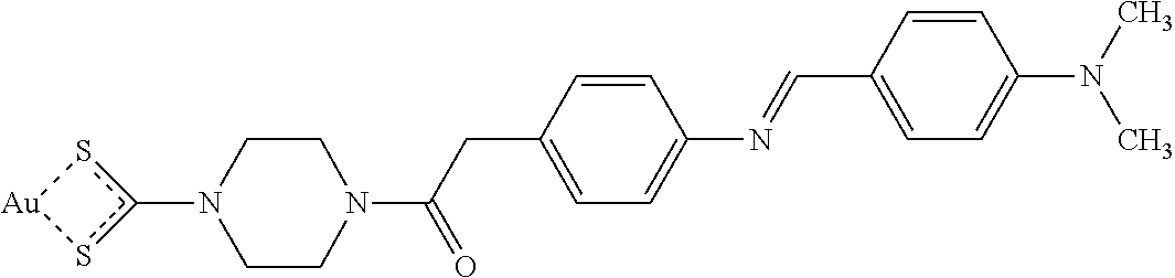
c1(N2CCN(C(CC3=CC=C(N=CC4=CC=C(N(C)C)C=C4)C=C3)=O)CC2)s[Au]s1
